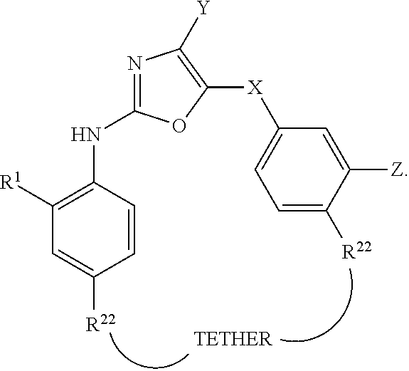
C1=C([R22])C=CC(NC2=NC([Y])=C([X]C3=CC=C([R22])C([Z])=C3)O2)=C1[R1]
